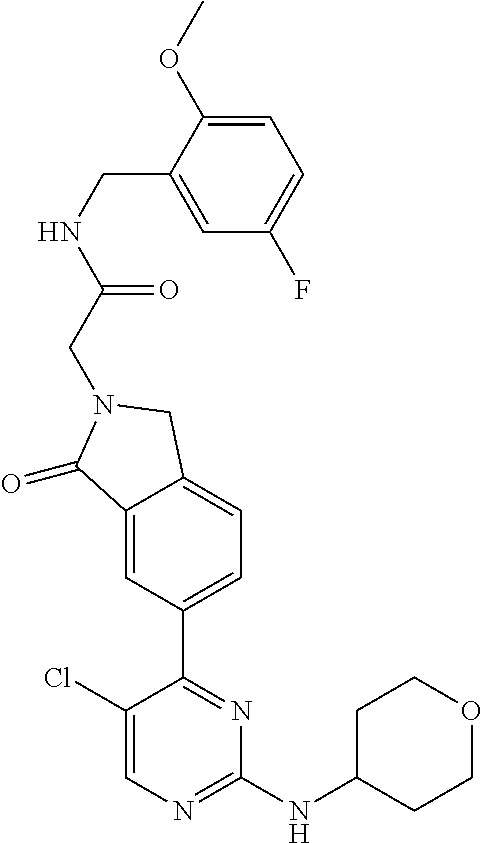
C1CC(NC2=NC=C(Cl)C(C3=CC=C4C(=C3)C(=O)N(CC(NCC3=CC(F)=CC=C3OC)=O)C4)=N2)CCO1
